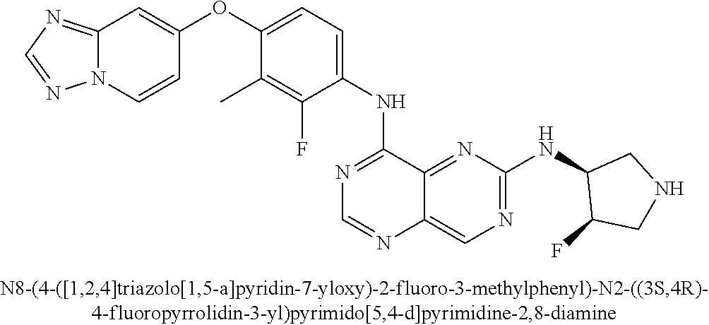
C1(OC2=CC=C(NC3=NC=NC4=CN=C(NC5C(F)CNC5)N=C34)C(F)=C2C)=CC2=NC=NN2C=C1
